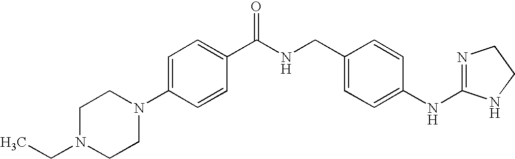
C1=C(N2CCN(CC)CC2)C=CC(C(NCC2=CC=C(NC3=NCCN3)C=C2)=O)=C1
